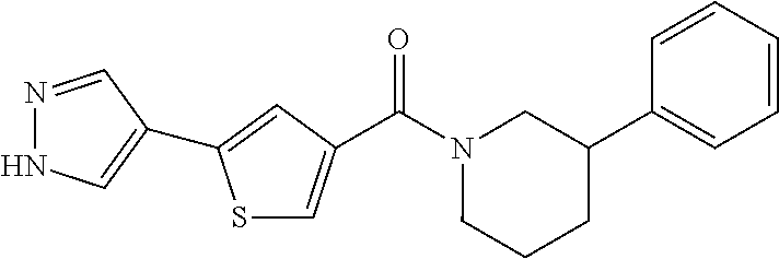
C(N1CCCC(C2=CC=CC=C2)C1)(=O)C1=CSC(C2=CNN=C2)=C1
